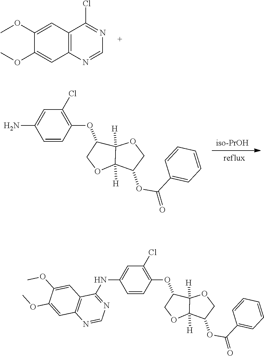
C12=C(N=CN=C1Cl)C=C(OC)C(OC)=C2.C(=O)(C1=CC=CC=C1)OC1C2([H])C([H])(C(OC3=C(Cl)C=C(N)C=C3)CO2)OC1.C(=O)(C1=CC=CC=C1)OC1C2([H])C([H])(C(OC3=C(Cl)C=C(NC4=NC=NC5=C4C=C(OC)C(OC)=C5)C=C3)CO2)OC1
